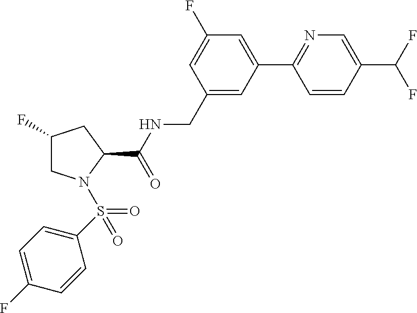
C1=C(C(F)F)C=CC(C2=CC(F)=CC(CNC(C3CC(F)CN3S(=O)(C3=CC=C(F)C=C3)=O)=O)=C2)=N1
